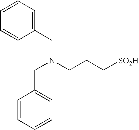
C1=CC=CC(CN(CC2=CC=CC=C2)CCC[SO2H])=C1
